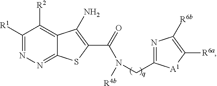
C1([R1])=NN=C2C(=C1[R2])C(N)=C(C(N([R4b])CC1=NC([R6b])=C([R6a])[A1]1)=O)S2
